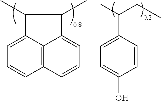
C1=C(C(CC)C)C=CC(O)=C1.C1=C2C3=C(C=C1)C=CC=C3C(C)C2C
